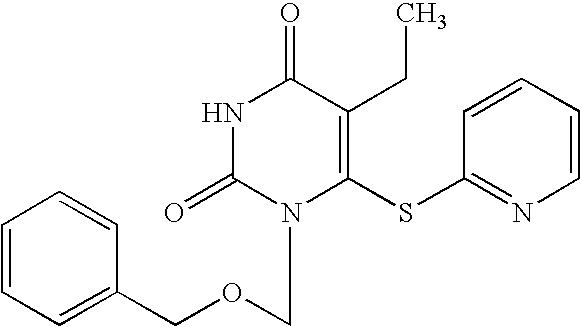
N1C(=O)N(COCC2=CC=CC=C2)C(SC2=NC=CC=C2)=C(CC)C1=O
